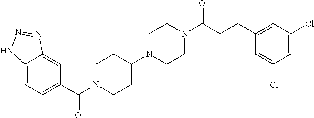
C12=CC=C(C(N3CCC(N4CCN(C(CCC5=CC(Cl)=CC(Cl)=C5)=O)CC4)CC3)=O)C=C1N=NN2
